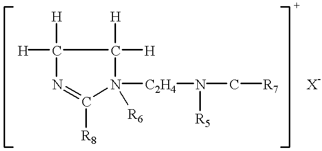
[H]C1([H])C([H])([H])N([R6])([C2H4]N(C[R7])[R5])C([R8])=N1.[X-]
